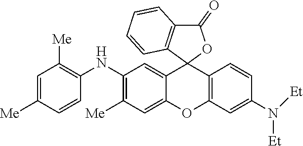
C12=CC(NC3=C([Me])C=C([Me])C=C3)=C([Me])C=C1OC1=C(C23OC(=O)C2=C3C=CC=C2)C=CC(N([Et])[Et])=C1
